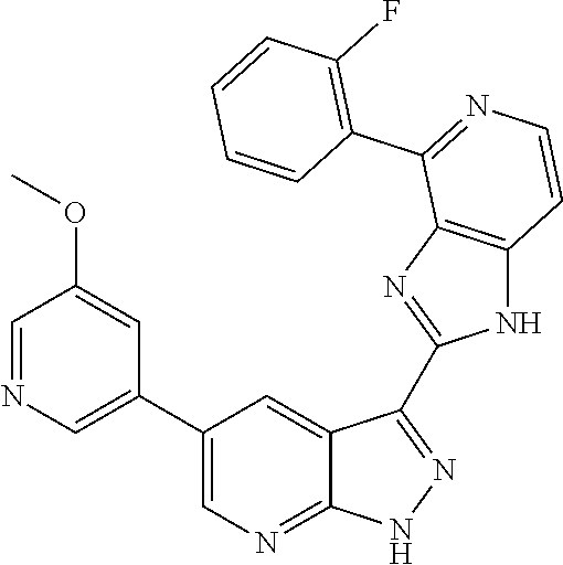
C1=NC=C(C2=CN=C3C(=C2)C(C2=NC4=C(N2)C=CN=C4C2=C(F)C=CC=C2)=N[N H]3)C=C1OC
